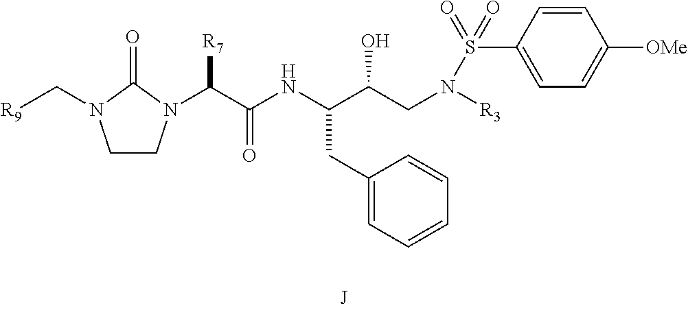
N(C(C(CN(S(C1=CC=C([OMe])C=C1)(=O)=O)[R3])O)CC1=CC=CC=C1)C(=O)C([R7])N1CCN(C[R9])C1=O
